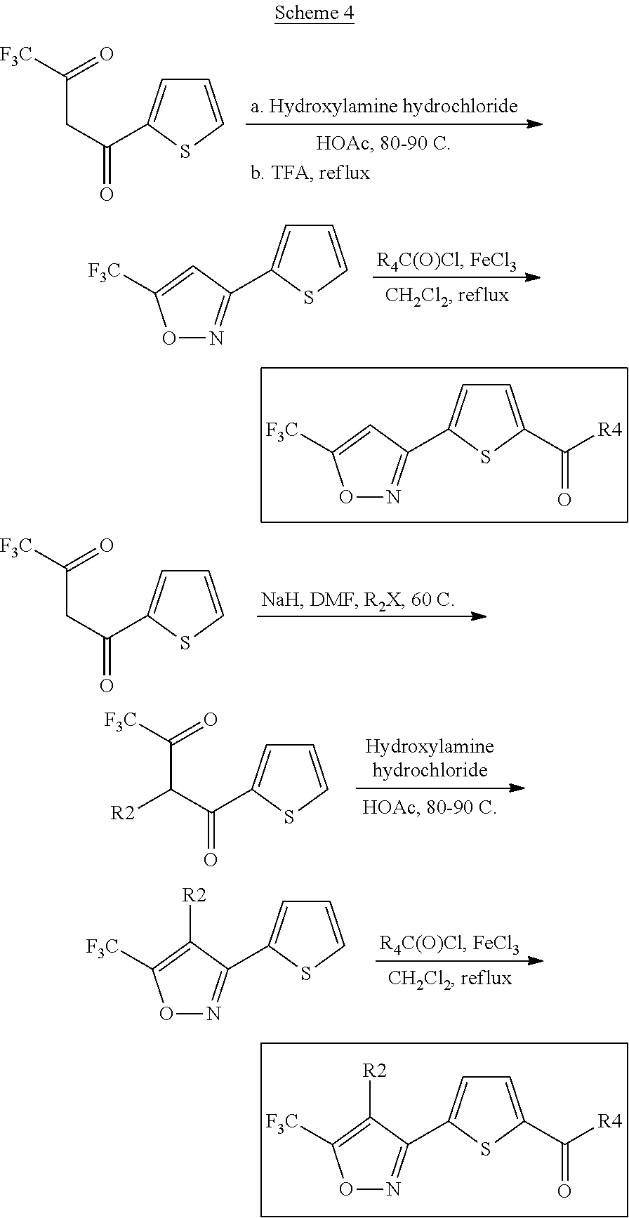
C1=C(C([R4])=O)SC(C2=NOC([F3C])=C2)=C1.C1=C(C([R4])=O)SC(C2=NOC([F3C])=C2[R2])=C1.C1=CSC(C(CC(=O)[F3C])=O)=C1.C1=CSC(C2=NOC([F3C])=C2)=C1.C1=CSC(C(CC(=O)[F3C])=O)=C1.C1=CSC(C2=NOC([F3C])=C2[R2])=C1.C1=CSC(C(C(C(=O)[F3C])[R2])=O)=C1
